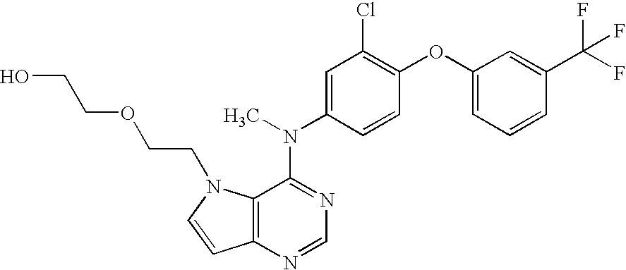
C1=C(C(F)(F)F)C=CC=C1OC1=C(Cl)C=C(N(C2=NC=NC3=C2N(CCOCCO)C=C3)C)C=C1
